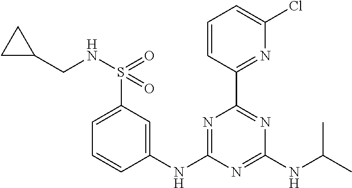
C1=C(S(NCC2CC2)(=O)=O)C=C(NC2=NC(C3=NC(Cl)=CC=C3)=NC(NC(C)C)=N2)C=C1
